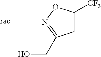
C1C([CF3])ON=C1CO
